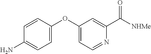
NC1=CC=C(OC2=CC=NC(C([NHMe])=O)=C2)C=C1
